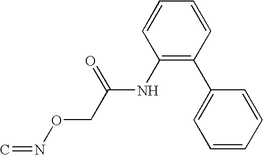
C1=CC(NC(CON=C)=O)=C(C2=CC=CC=C2)C=C1
